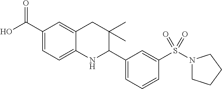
OC(C1=CC=C2C(=C1)CC(C)(C)C(C1=CC=CC(S(=O)(=O)N3CCCC3)=C1)N2)=O
